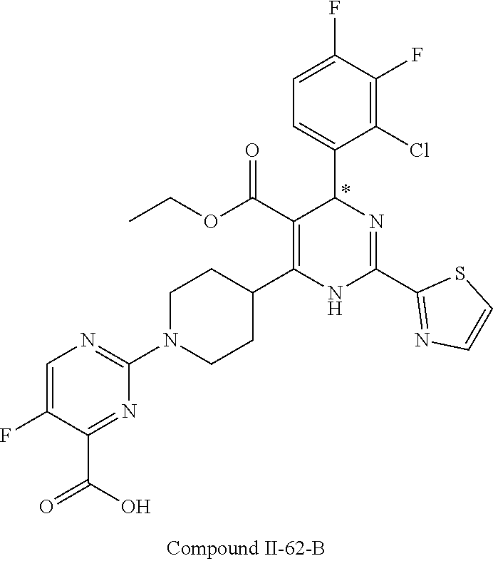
C1(F)=C(Cl)C(C2N=C(C3=NC=CS3)NC(C3CCN(C4=NC=C(F)C(C(=O)O)=N4)CC3)=C2C(OCC)=O)=CC=C1F
